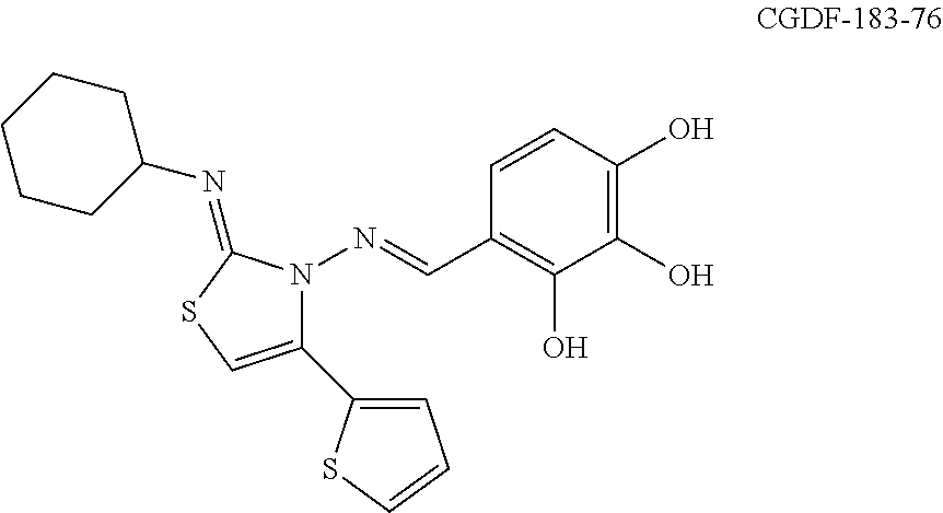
C1(C2=CC=CS2)=CSC(=NC2CCCCC2)N1N=CC1=C(O)C(O)=C(O)C=C1
